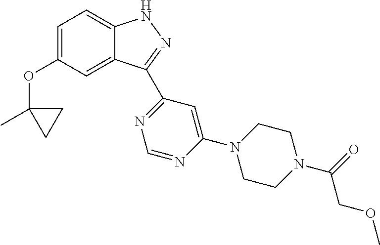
C1=C(OC2(C)CC2)C=C2C(=C1)NN=C2C1=NC=NC(N2CCN(C(=O)COC)CC2)=C1
